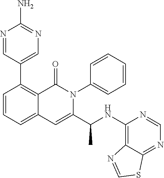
C1(C2=C3C(=CC=C2)C=C(C(NC2=C4C(=NC=N2)SC=N4)C)N(C2=CC=CC=C2)C3=O)=CN=C(N)N=C1
